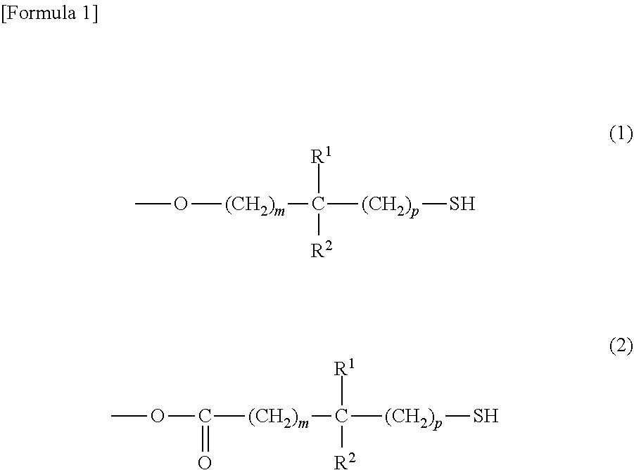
CO[(CH2)m]C([(CH2)p]S)([R1])[R2].O(C([(CH2)m]C([(CH2)p]S)([R1])[R2])=O)C
